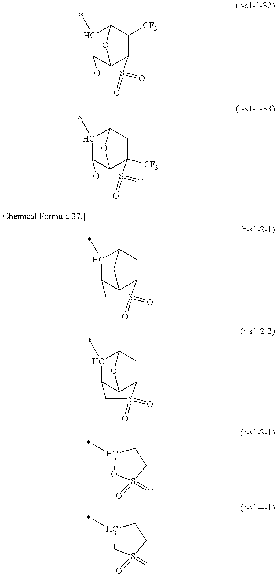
C1(C)C2C3C(C([CF3])C1O3)S(=O)(=O)O2.C1(C)C2C3C([CF3])(CC1O3)S(=O)(=O)O2.C1(C)C2C3C(CC1C3)S(=O)(=O)C2.C1(C)C2C3C(CC1O3)S(=O)(=O)C2.C1C(C)OS(=O)(=O)C1.C1C(C)CS(=O)(=O)C1
